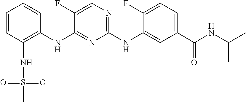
C1=CC(NS(=O)(=O)C)=C(NC2=NC(NC3=CC(C(NC(C)C)=O)=CC=C3F)=NC=C2F)C=C1
